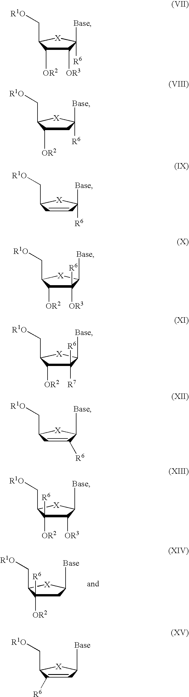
C1C([OR2])([R6])C(C[R1O])[X]C1[Base].C1([OR3])C([OR2])C(C[R1O])[X]C1([Base])[R6].C1C([OR2])C(C[R1O])[X]C1([Base])[R6].C1=CC(C[R1O])[X]C1([Base])[R6].C1([R6])([OR3])C([OR2])C(C[R1O])[X]C1[Base].C1([R6])([R7])C([OR2])C(C[R1O])[X]C1[Base].C1([R6])=CC(C[R1O])[X]C1[Base].C1([OR3])C([OR2])([R6])C(C[R1O])[X]C1[Base].C1=C([R6])C(C[R1O])[X]C1[Base]
